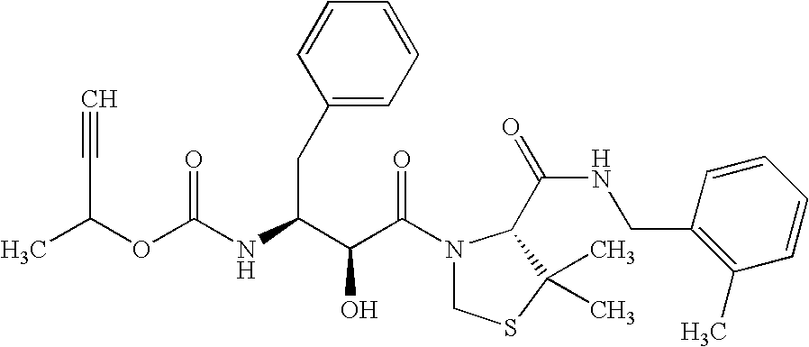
O(C(NC(C(C(N1CSC(C)(C)C1C(NCC1=C(C)C=CC=C1)=O)=O)O)CC1=CC=CC=C1)=O)C(C)C#C
